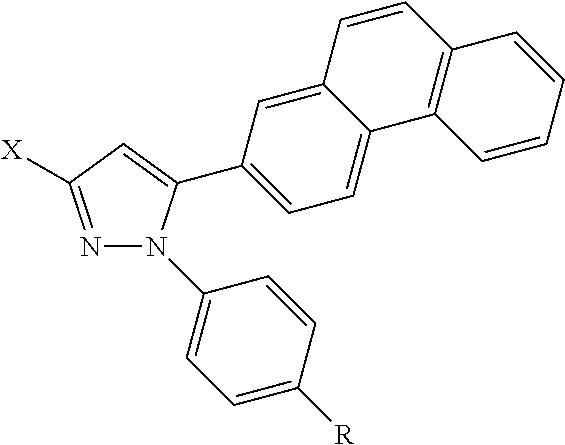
C1=C(C2=CC=C3C(=C2)C=CC2=C3C=CC=C2)N(C2=CC=C([R])C=C2)N=C1[X]
